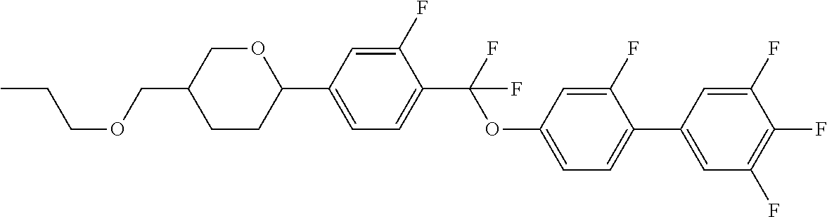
O1CC(COCCC)CCC1C1=CC=C(C(F)(OC2=CC=C(C3=CC(F)=C(F)C(F)=C3)C(F)=C2)F)C(F)=C1
